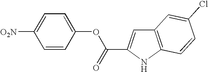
C1=CC(OC(=O)C2=CC3=C(N2)C=CC(Cl)=C3)=CC=C1[O2N]
